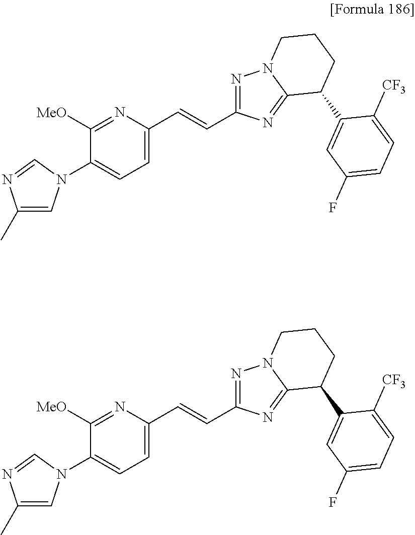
C1([MeO])=NC(C=CC2=NN3C(=N2)C(C2=CC(F)=CC=C2[CF3])CCC3)=CC=C1N1C=C(C)N=C1.C1([MeO])=NC(C=CC2=NN3C(=N2)C(C2=CC(F)=CC=C2[CF3])CCC3)=CC=C1N1C=C(C)N=C1
